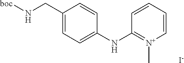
C1(CN[boc])=CC=C(NC2=[N+](C)C=CC=C2)C=C1.[I-]
